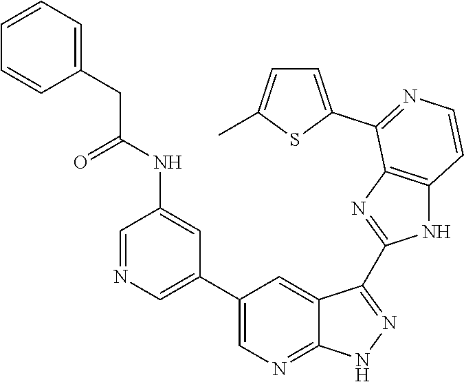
C1=NC=C(C2=CN=C3C(=C2)C(C2=NC4=C(N2)C=CN=C4C2=CC=C(C)S2)=NN3)C=C1NC(CC1=CC=CC=C1)=O
